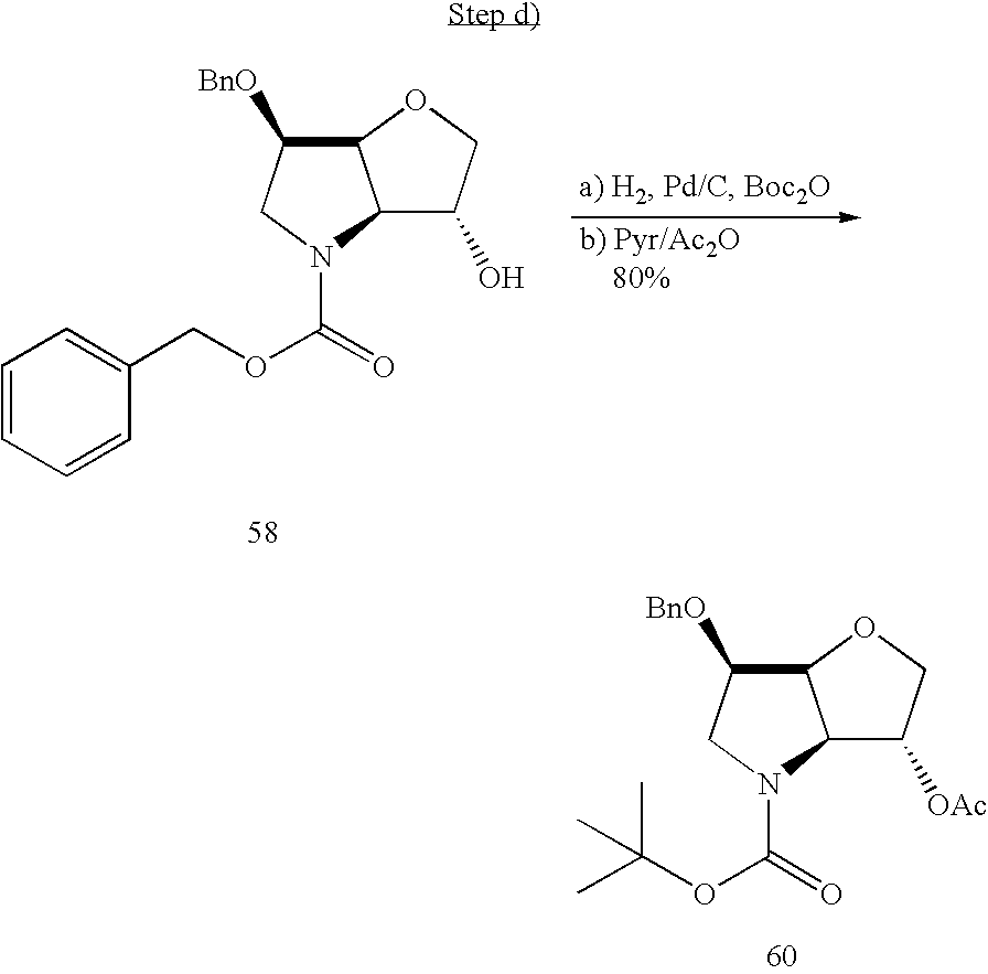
C12C(O)COC1C([BnO])CN2C(=O)OCC1=CC=CC=C1.C12C([OAc])COC1C([BnO])CN2C(=O)OC(C)(C)C
